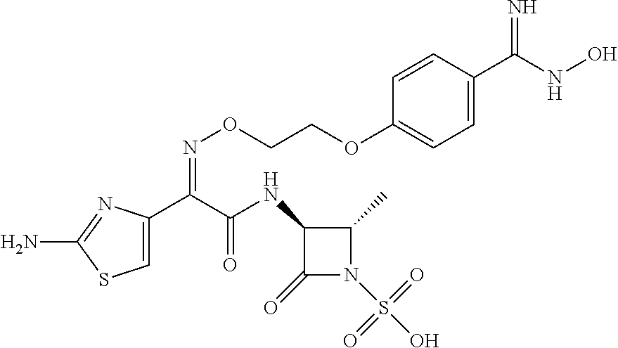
C1=C(C(C(NC2C(=O)N(S(O)(=O)=O)C2C)=O)=NOCCOC2=CC=C(C(NO)=N)C=C2)N=C(N)S1
